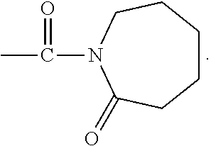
N1(C(=O)C)C(=O)CCCCC1
